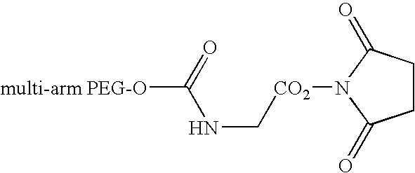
[multi-arm PEG-O]C(NC[CO2]N1C(=O)CCC1=O)=O
